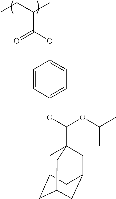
CCC(C)C(OC1=CC=C(OC(OC(C)C)C23CC4CC(CC(C2)C4)C3)C=C1)=O
